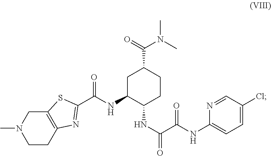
C1C(NC(=O)C2=NC3=C(CN(C)CC3)S2)C(NC(C(NC2=CC=C(Cl)C=N2)=O)=O)CCC1C(=O)N(C)C
